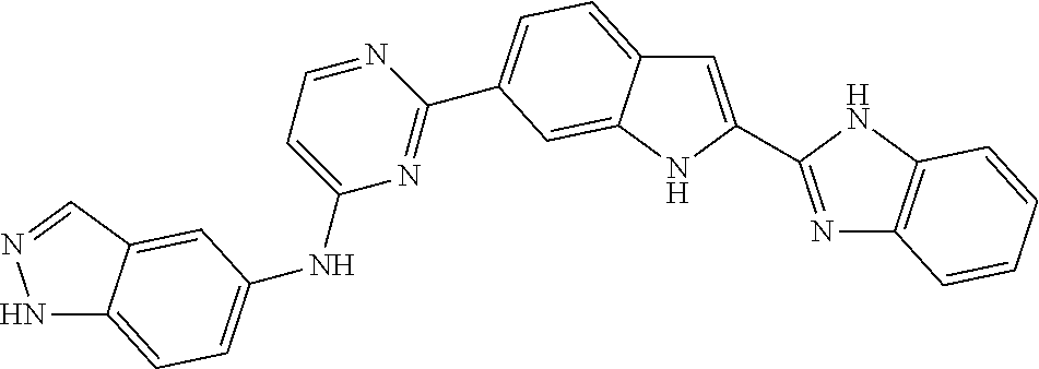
N1C2=CC=C(NC3=CC=NC(C4=CC=C5C=C(C6=NC7=C(N6)C=CC=C7)NC5=C4)=N3)C=C2C=N1
